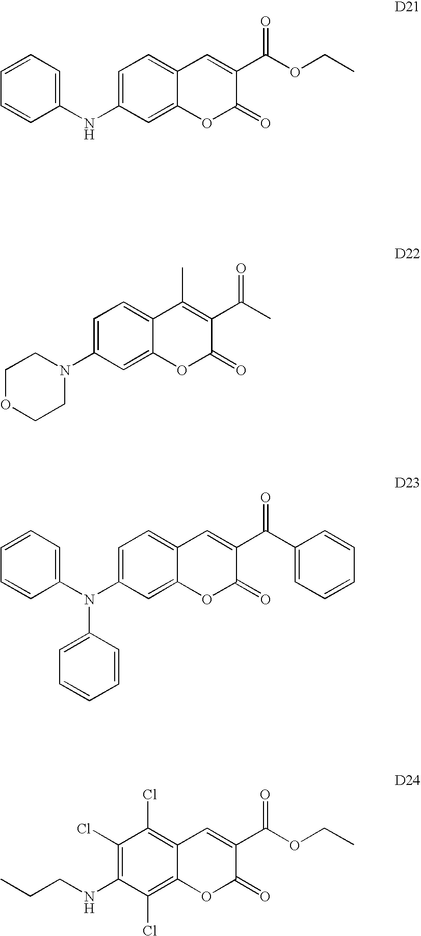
C1=CC=CC(NC2=CC=C3C(=C2)OC(=O)C(C(OCC)=O)=C3)=C1.C1(N2CCOCC2)=CC=C2C(=C1)OC(=O)C(C(C)=O)=C2C.C1(N(C2=CC=CC=C2)C2=CC=CC=C2)=CC=C2C(=C1)OC(=O)C(C(C1=CC=CC=C1)=O)=C2.C1(NCCC)=C(Cl)C(Cl)=C2C(=C1Cl)OC(=O)C(C(OCC)=O)=C2
